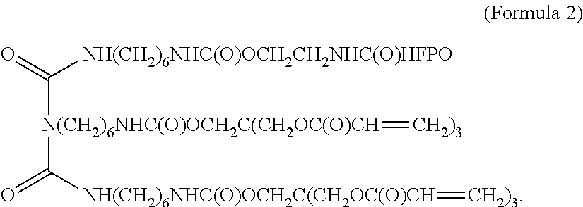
C([N(CH2)6NHC(O)OCH2C(CH2OC(O)CH](C([NH(CH2)6NHC(O)OCH2C(CH2OC(O)CH]=[CH2)3])=O)=[CH2)3])(=O)[NH(CH2)6NHC(O)OCH2CH2NHC(O)HFPO]
